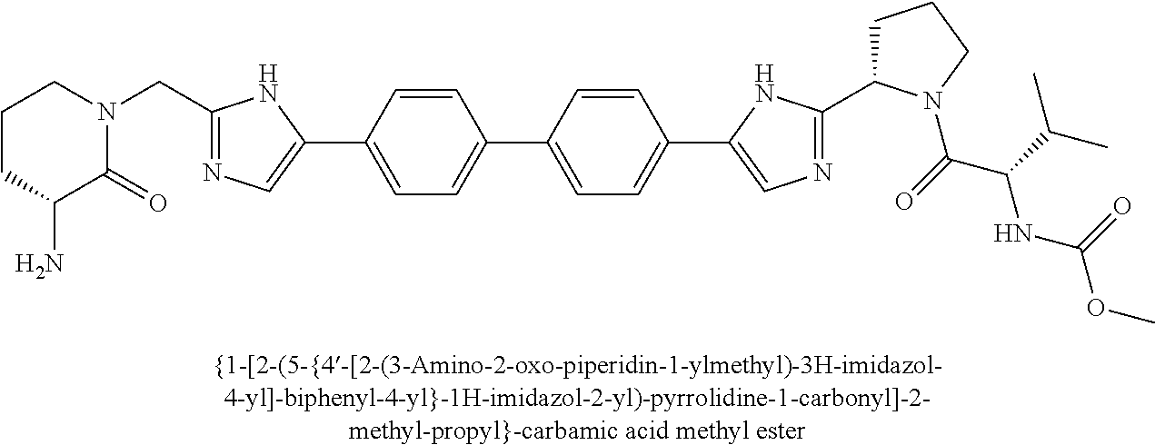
C1(C2=CN=C(CN3CCCC(N)C3=O)N2)=CC=C(C2=CC=C(C3=CN=C(C4CCCN4C(C(NC(OC)=O)C(C)C)=O)N3)C=C2)C=C1
